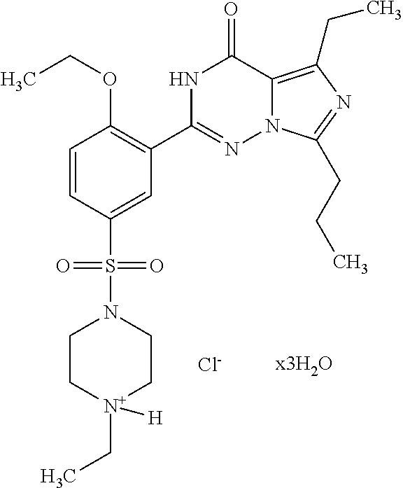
C1=CC(S(N2CC[N+](CC)([H])CC2)(=O)=O)=CC(C2=NN3C(=C(CC)N=C3CCC)C(=O)N2)=C1OCC.[Cl-]
